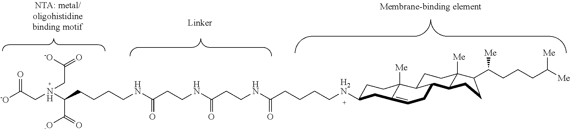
C1C([H2N]CCCCC(NCCC(NCCC(NCCCCC(N(CC([-O])=O)CC([-O])=O)C([-O])=O)=O)=O)=O)CC2=CCC3C(CCC4([Me])C3CCC4C(CCCC([Me])[Me])[Me])C2([Me])C1
